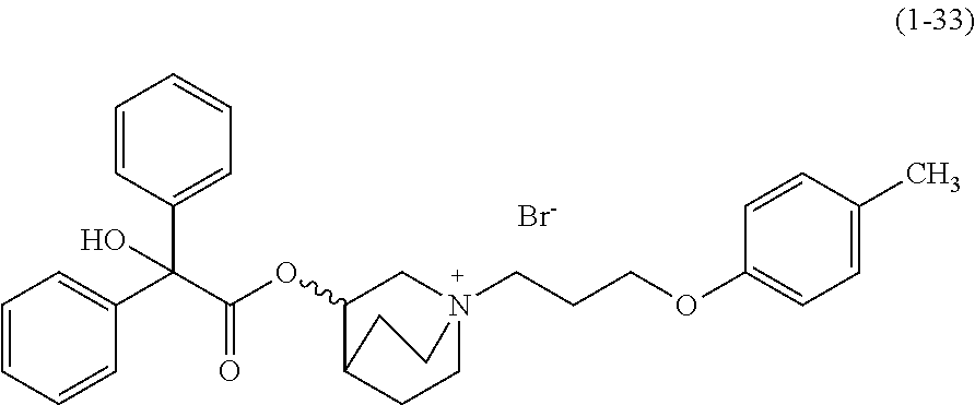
C1CC2C(OC(C(C3=CC=CC=C3)(C3=CC=CC=C3)O)=O)CN1(CCCOC1=CC=C(C)C=C1)CC2.[Br-]
